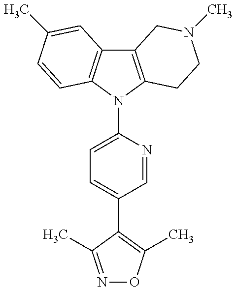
C12=C(N(C3=CC=C(C4=C(C)ON=C4C)C=N3)C3=C1C=C(C)C=C3)CCN(C)C2
